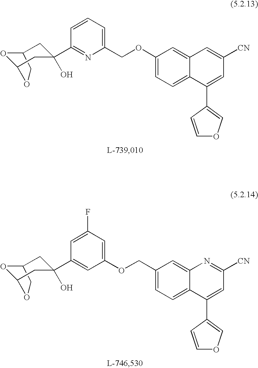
O1C2CC(C3=NC(COC4=CC=C5C(=C4)C=C([CN])C=C5C4=COC=C4)=CC=C3)(O)CC1OC2.O1C2CC(C3=CC(OCC4=CC=C5C(=C4)N=C([CN])C=C5C4=COC=C4)=CC(F)=C3)(O)CC1OC2
